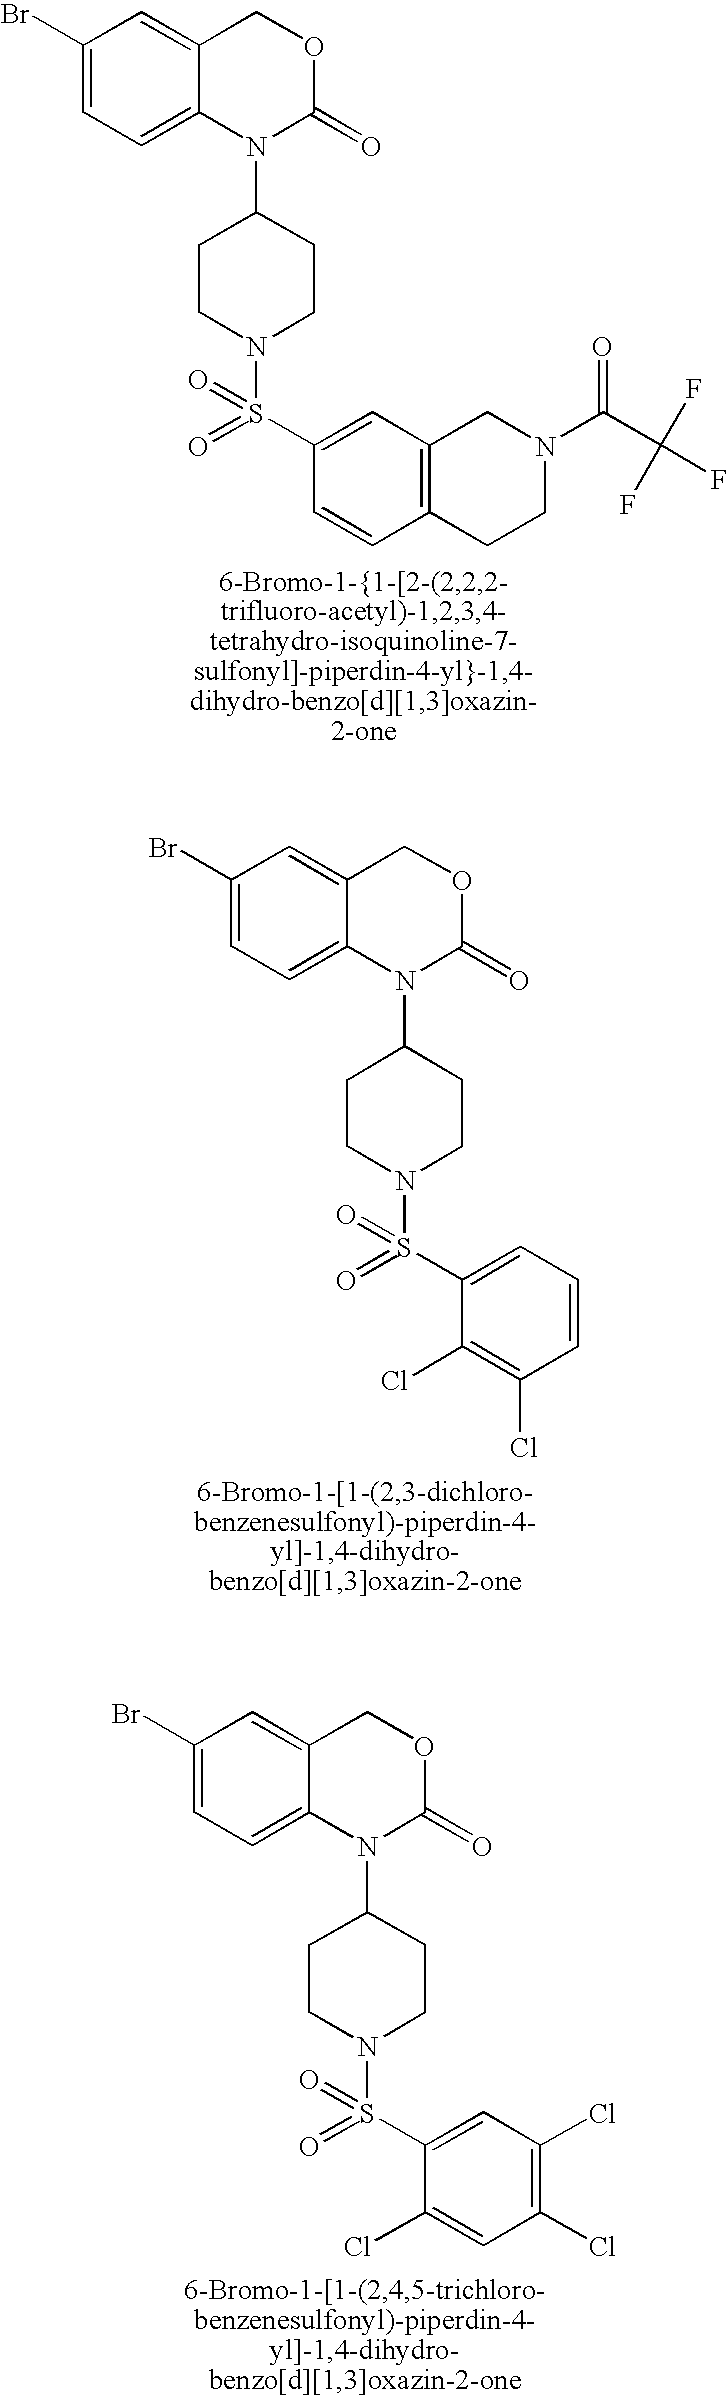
C1(Br)=CC=C2C(=C1)COC(=O)N2C1CCN(S(=O)(C2=CC3=C(C=C2)CCN(C(C(F)(F)F)=O)C3)=O)CC1.C1(Br)=CC=C2C(=C1)COC(=O)N2C1CCN(S(=O)(C2=CC=CC(Cl)=C2Cl)=O)CC1.C1(Br)=CC=C2C(=C1)COC(=O)N2C1CCN(S(=O)(C2=CC(Cl)=C(Cl)C=C2Cl)=O)CC1
